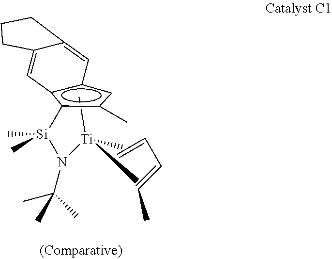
C[Ti](N([Si](c1c(C)cc2c1C=C1C(=C2)CCC1)(C)C)C(C)(C)C)(C)C.C=CC=CC
